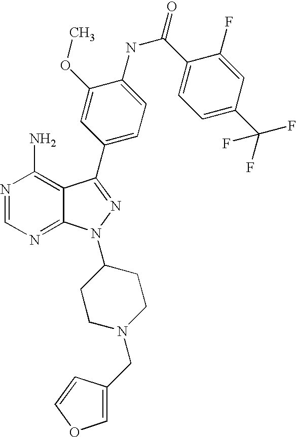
N1=CN=C2C(=C1N)C(C1=CC=C(NC(C3=CC=C(C(F)(F)F)C=C3F)=O)C(OC)=C1)=NN2C1CCN(CC2=COC=C2)CC1
